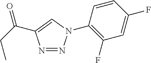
O=C(C1=CN(C2=C(F)C=C(F)C=C2)N=N1)CC
